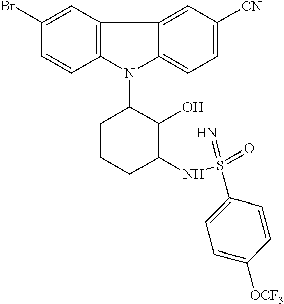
N1(C2CCCC(NS(=O)(=N)C3=CC=C([OCF3])C=C3)C2O)C2=C(C3=CC([CN])=CC=C13)C=C(Br)C=C2
